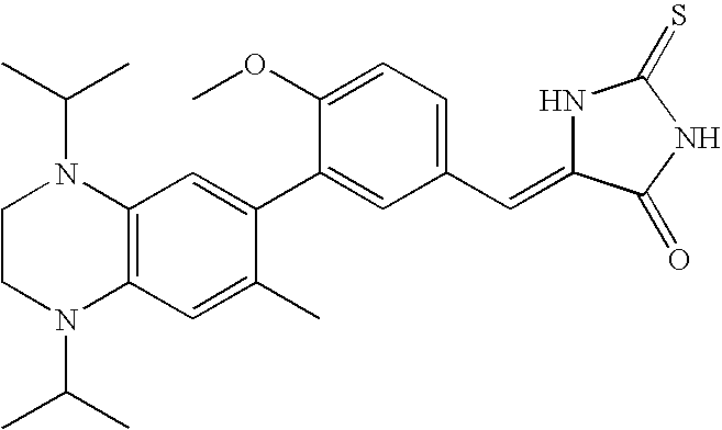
C1CN(C(C)C)C2=C(N1C(C)C)C=C(C1=CC(C=C3NC(=S)NC3=O)=CC=C1OC)C(C)=C2
